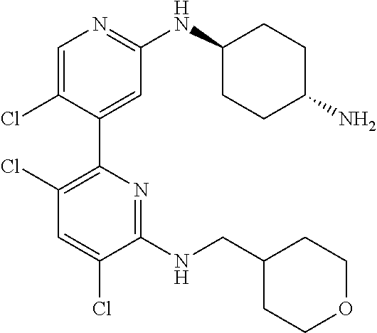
C1(NCC2CCOCC2)=NC(C2=CC(NC3CCC(N)CC3)=NC=C2Cl)=C(Cl)C=C1Cl
